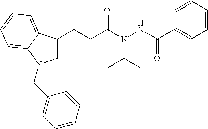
C1=C(CCC(N(NC(C2=CC=CC=C2)=O)C(C)C)=O)C2=CC=CC=C2N1CC1=CC=CC=C1
